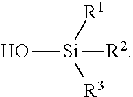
O[Si]([R1])([R3])[R2]
